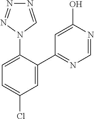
C1(N2C=NN=N2)=CC=C(Cl)C=C1C1=NC=NC(O)=C1
